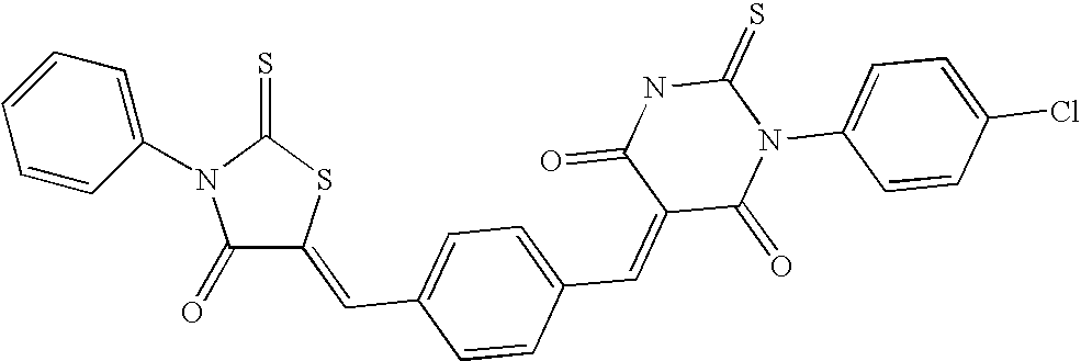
C1(=O)C(=CC2=CC=C(C=C3C(=O)N(C4=CC=C(Cl)C=C4)C(=S)NC3=O)C=C2)SC(=S)N1C1=CC=CC=C1
